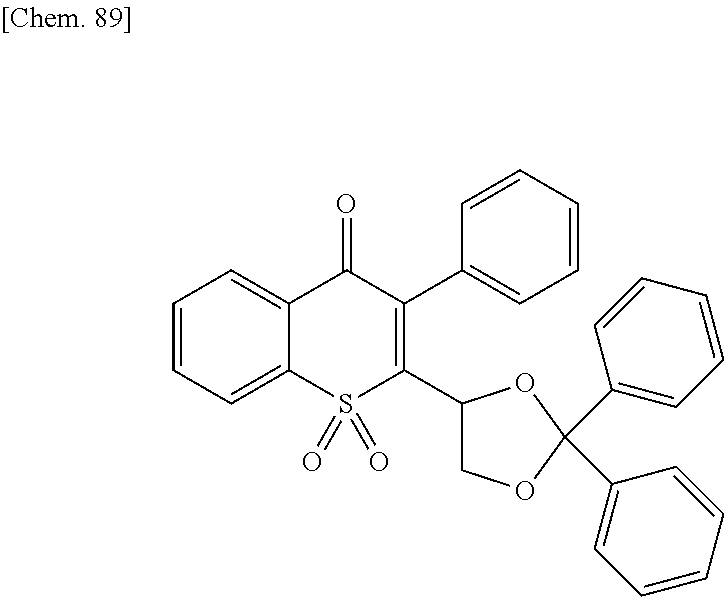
C1=CC=C2C(=C1)C(=O)C(C1=CC=CC=C1)=C(C1COC(C3=CC=CC=C3)(C3=CC=CC=C3)O1)S2(=O)=O
